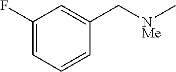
C1(F)=CC=CC(C[NMe]C)=C1
